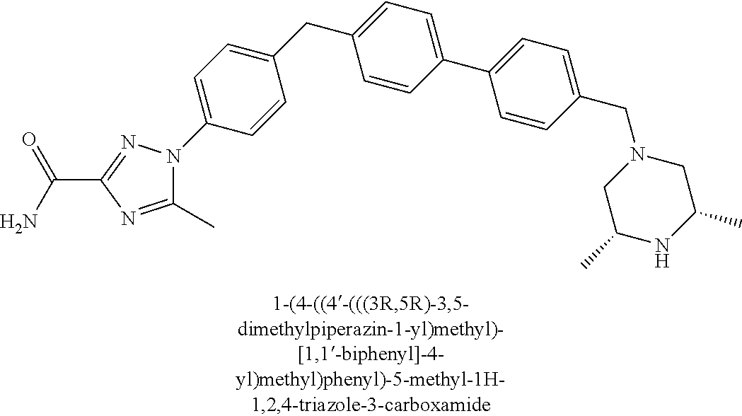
C1(CC2=CC=C(C3=CC=C(CN4CC(C)NC(C)C4)C=C3)C=C2)=CC=C(N2C(C)=NC(C(N)=O)=N2)C=C1
